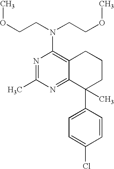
N1=C(C)N=C2C(=C1N(CCOC)CCOC)CCCC2(C1=CC=C(Cl)C=C1)C
